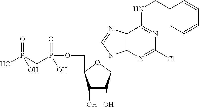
C1(O)C(O)C(N2C3=C(C(NCC4=CC=CC=C4)=NC(Cl)=N3)N=C2)OC1COP(CP(=O)(O)O)(=O)O
